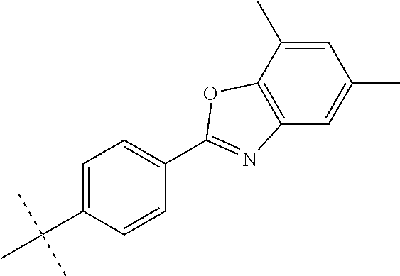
C1(C2=NC3=C(C(C)=CC(C)=C3)O2)=CC=C(C(C)(C)C)C=C1
